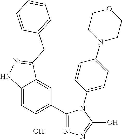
C12=CC(O)=C(C3=NN=C(O)N3C3=CC=C(N4CCOCC4)C=C3)C=C1C(CC1=CC=CC=C1)=NN2
